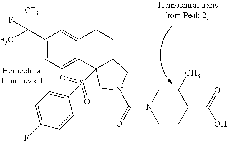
C1(C([F3C])([CF3])F)=CC=C2C(=C1)CCC1C2(S(=O)(=O)C2=CC=C(F)C=C2)CN(C(N2CCC(C(O)=O)C(C)C2)=O)C1
